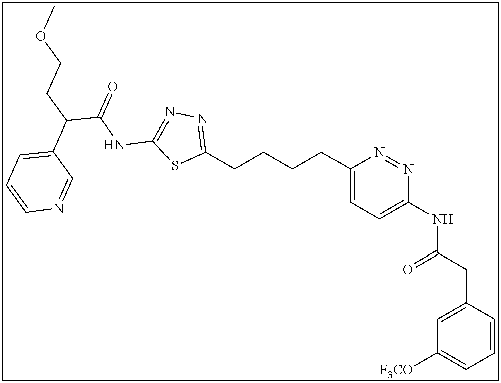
C1(CCCCC2=CC=C(NC(CC3=CC([F3CO])=CC=C3)=O)N=N2)=NN=C(NC(C(C2=CC=CN=C2)CCOC)=O)S1
